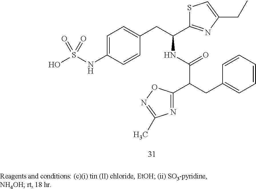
C1=C(NS(O)(=O)=O)C=CC(CC(NC(=O)C(CC2=CC=CC=C2)C2=NC(C)=NO2)C2=NC(CC)=CS2)=C1
